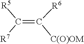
C(=C([R6])[C(O)OM])([R5])[R7]
